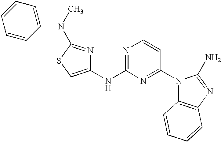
C1(NC2=NC=CC(N3C4=C(N=C3N)C=CC=C4)=N2)=CSC(N(C)C2=CC=CC=C2)=N1
